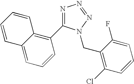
N1=C(C2=C3C(=CC=C2)C=CC=C3)N(CC2=C(Cl)C=CC=C2F)N=N1
